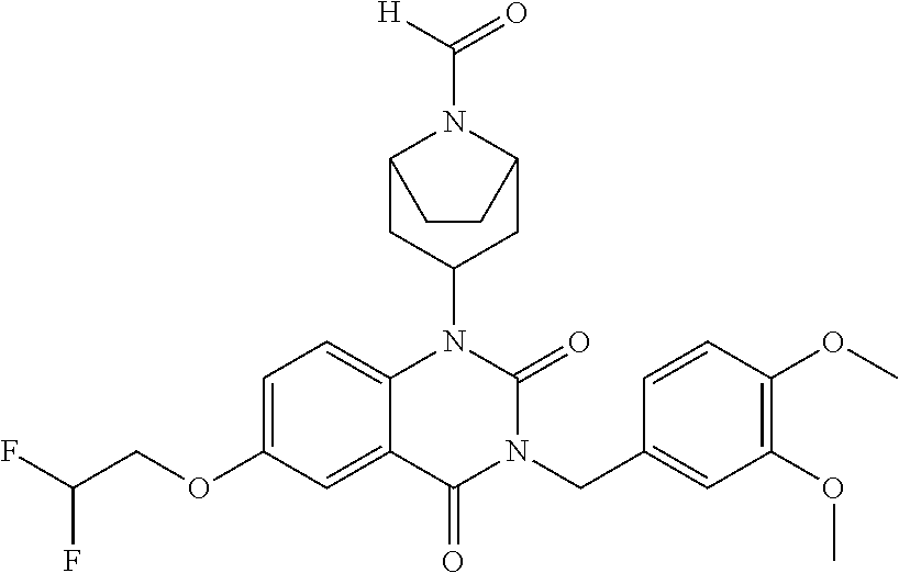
C1=C(OCC(F)F)C=C2C(=C1)N(C1CC3N(C([H])=O)C(C1)CC3)C(=O)N(CC1=CC(OC)=C(OC)C=C1)C2=O
